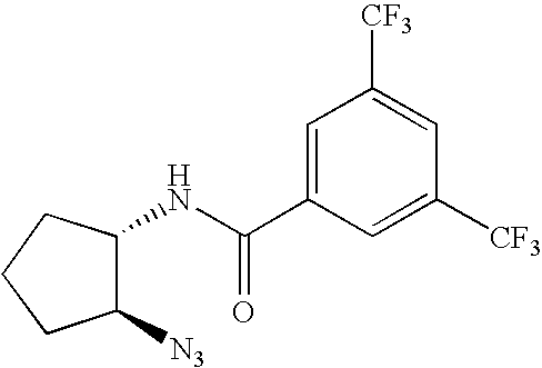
N(C(C1=CC([CF3])=CC([CF3])=C1)=O)C1CCCC1[N3]
